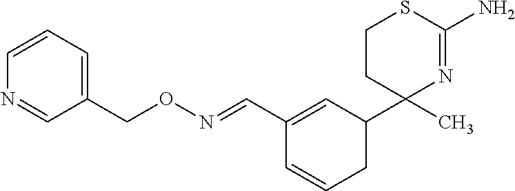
N(=CC1=CC(C2(C)N=C(N)SCC2)CC=C1)OCC1=CC=CN=C1
